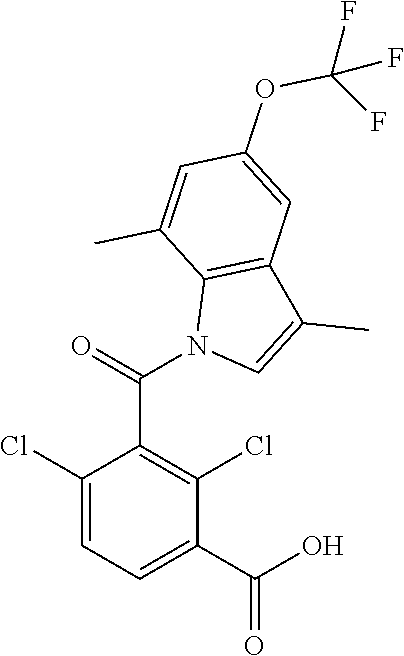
C1(Cl)=CC=C(C(O)=O)C(Cl)=C1C(=O)N1C=C(C)C2=C1C(C)=CC(OC(F)(F)F)=C2
